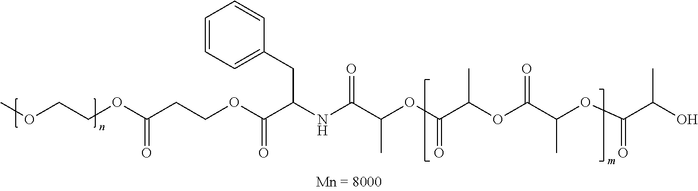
O(C(CCOC(C(NC(C(OC(C(OC(C(OC(C(O)C)=O)C)=O)C)=O)C)=O)CC1=CC=CC=C1)=O)=O)CCOC
